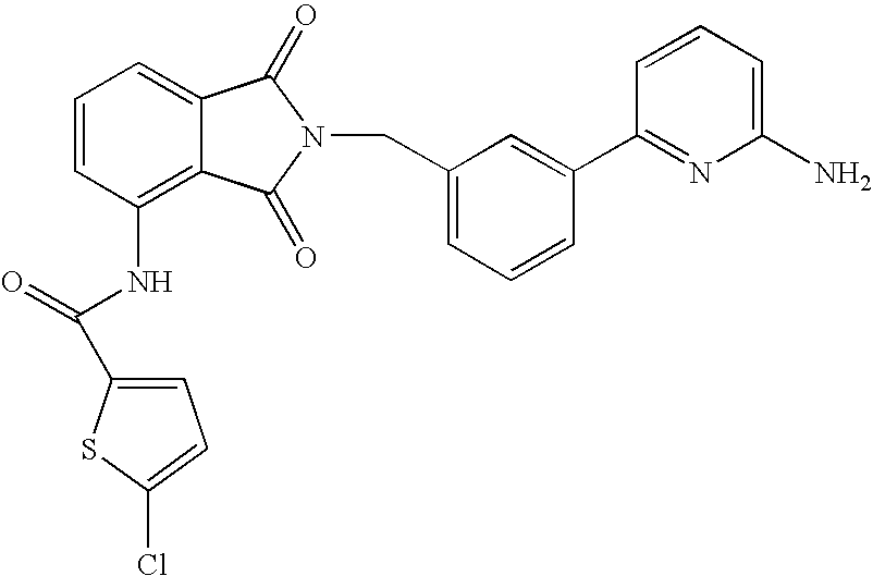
C1=C2C(=C(NC(C3=CC=C(Cl)S3)=O)C=C1)C(=O)N(CC1=CC=CC(C3=NC(N)=CC=C3)=C1)C2=O
